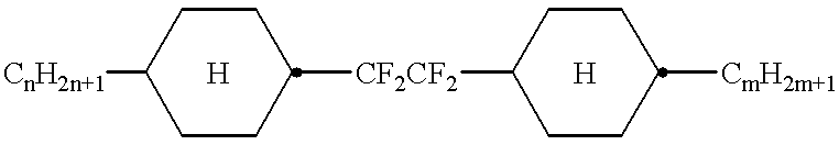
[CnH2n+1]C1CCC([CF2CF2]C2CCC([CmH2m+1])CC2)CC1.[H].[H]
